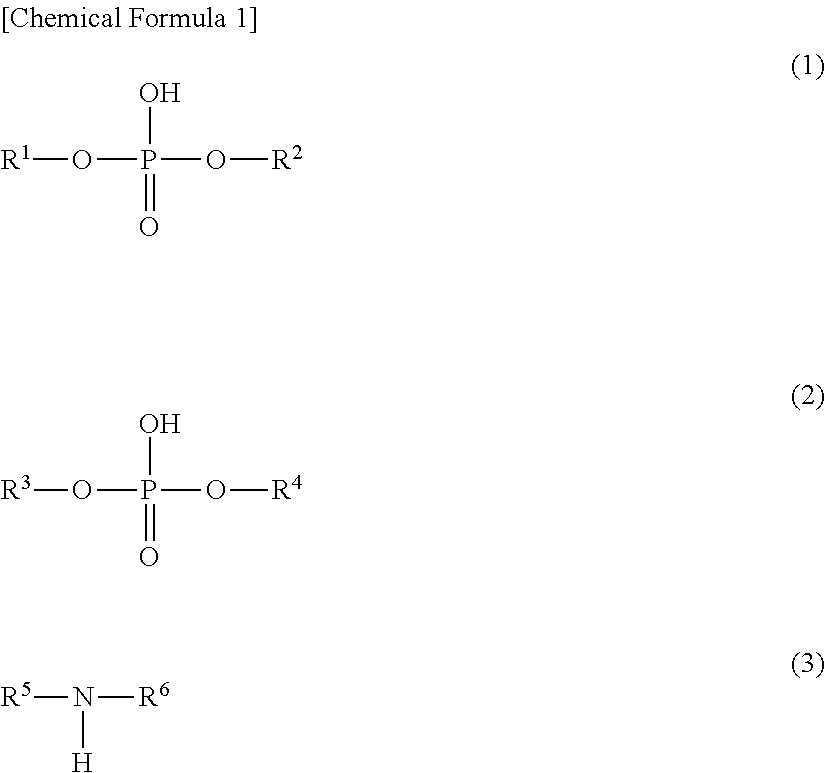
[R5]N([H])[R6].[R1]OP(=O)(O)O[R2].[R3]OP(=O)(O)O[R4]
